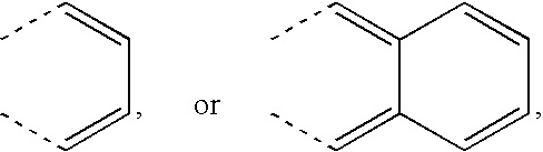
C1(=CC)C(=CC)C=CC=C1.CC=CC=CC
